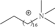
CCCN(C)(C)C
